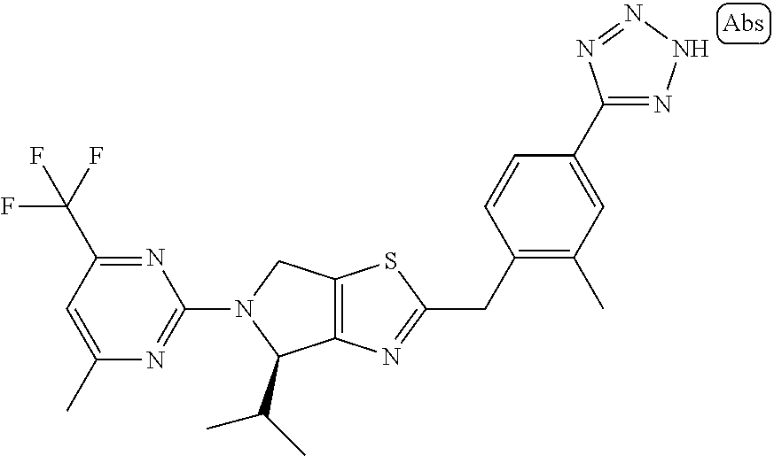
C12=C(N=C(CC3=C(C)C=C(C4=NNN=N4)C=C3)S1)C(C(C)C)N(C1=NC(C)=CC(C(F)(F)F)=N1)C2
